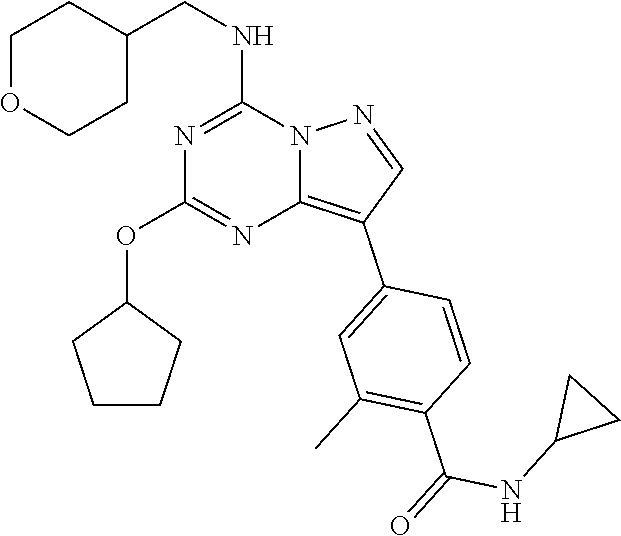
C1OCCC(CNC2=NC(OC3CCCC3)=NC3=C(C4=CC(C)=C(C(=O)NC5CC5)C=C4)C=NN23)C1
